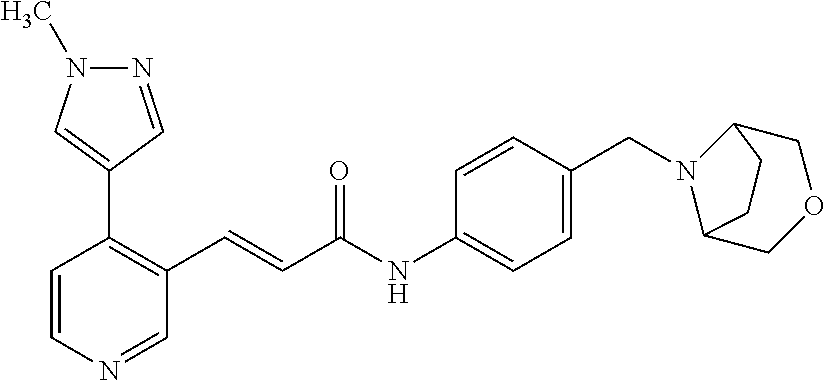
C1=CN=CC(C=CC(=O)NC2=CC=C(CN3C4COCC3CC4)C=C2)=C1C1=CN(C)N=C1
